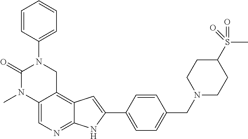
C12=CN=C3C(=C1CN(C1=CC=CC=C1)C(=O)N2C)C=C(C1=CC=C(CN2CCC(S(=O)(C)=O)CC2)C=C1)N3
